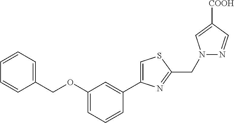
C1(OCC2=CC=CC=C2)=CC=CC(C2=CSC(CN3N=CC([COOH])=C3)=N2)=C1
